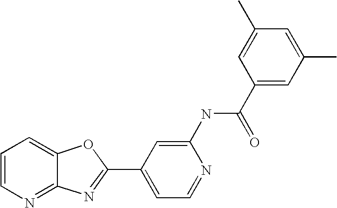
C12=NC=CC=C1OC(C1=CC=NC(NC(C3=CC(C)=CC(C)=C3)=O)=C1)=N2
